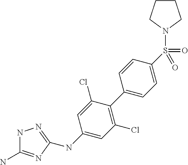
N1C(N)=NC(NC2=CC(Cl)=C(C3=CC=C(S(N4CCCC4)(=O)=O)C=C3)C(Cl)=C2)=N1
